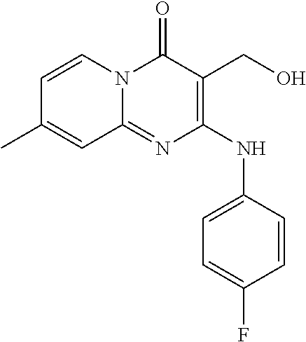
C1=C(F)C=CC(NC2=C(CO)C(=O)N3C(=N2)C=C(C)C=C3)=C1
